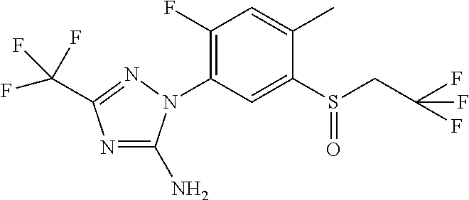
C1(F)=C(N2C(N)=NC(C(F)(F)F)=N2)C=C(S(=O)CC(F)(F)F)C(C)=C1
